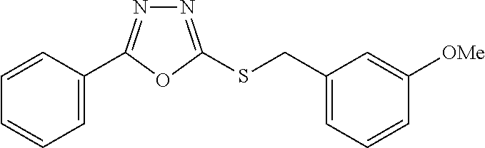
C1=C(C2=NN=C(SCC3=CC=CC([OMe])=C3)O2)C=CC=C1
